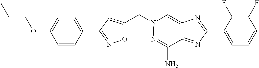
O1C(CN2N=C(N)C3=NC(C4=CC=CC(F)=C4F)=NC3=C2)=CC(C2=CC=C(OCCC)C=C2)=N1
